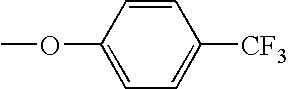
COC1=CC=C([CF3])C=C1
